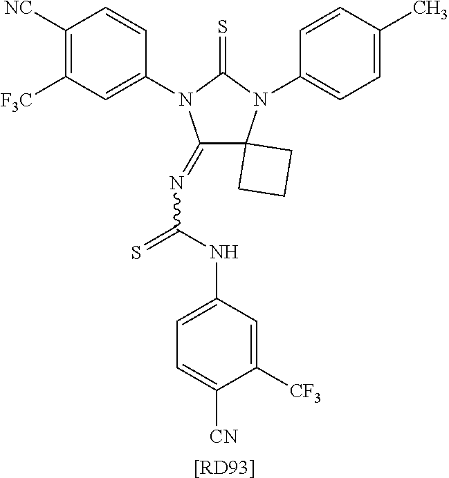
C1([NC])=C([F3C])C=C(N2C(=NC(=S)NC3=CC=C([CN])C([CF3])=C3)C3(N(C4=CC=C(C)C=C4)C2=S)CCC3)C=C1.[[RD93]]
